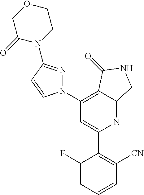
C1(N2N=C(N3CCOCC3=O)C=C2)=C2C(=NC(C3=C([CN])C=CC=C3F)=C1)CNC2=O
